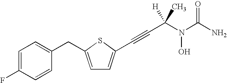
C1=C(F)C=CC(CC2=CC=C(C#CC(N(C(N)=O)O)([H])C)S2)=C1
